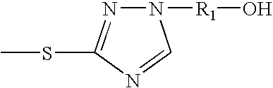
N1=CN([R1]O)N=C1SC
